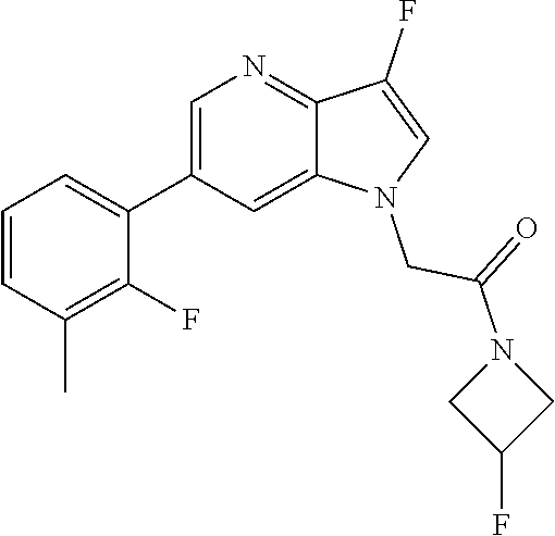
C1=C(C2=CC=CC(C)=C2F)C=C2C(=N1)C(F)=CN2CC(=O)N1CC(F)C1
